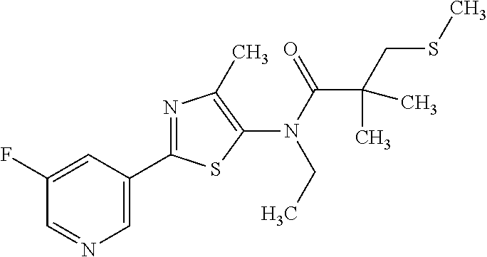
C1(F)=CC(C2=NC(C)=C(N(C(=O)C(CSC)(C)C)CC)S2)=CN=C1
